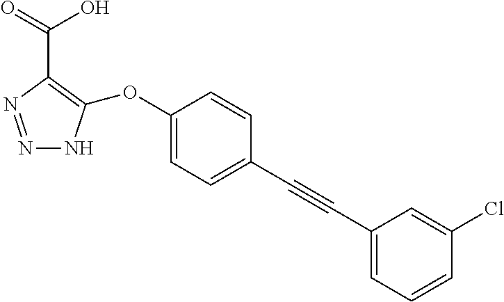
N1=NC(C(O)=O)=C(OC2=CC=C(C#CC3=CC=CC(Cl)=C3)C=C2)N1
